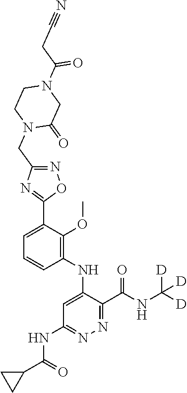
C1=C(C2=NC(CN3C(=O)CN(C(CC#N)=O)CC3)=NO2)C(OC)=C(NC2=CC(NC(C3CC3)=O)=NN=C2C(NC([D])([D])[D])=O)C=C1
